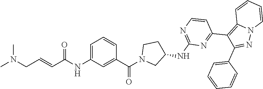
CN(CC=CC(NC1=CC=CC(C(=O)N2CC(NC3=NC=CC(C4=C5N(N=C4C4=CC=CC=C4)C=CC=C5)=N3)CC2)=C1)=O)C
